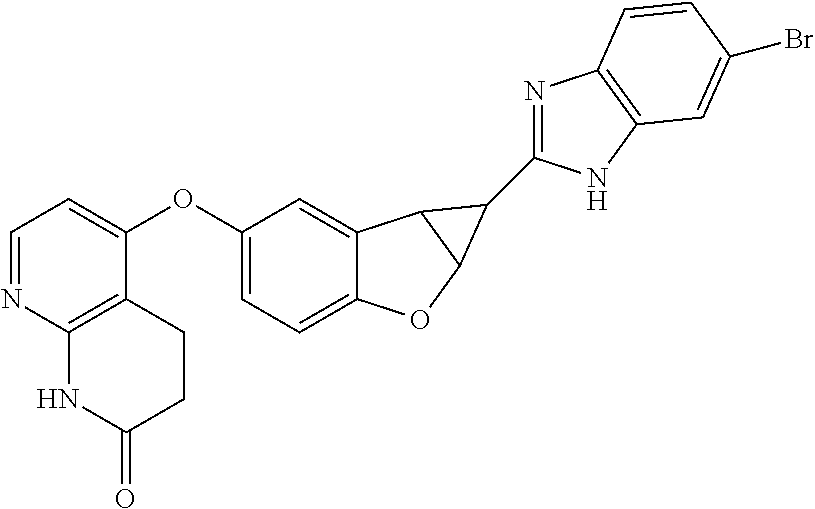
C12=CC=C(OC3=CC=NC4=C3CCC(=O)N4)C=C1C1C(O2)C1C1=NC2=C(N1)C=C(Br)C=C2
